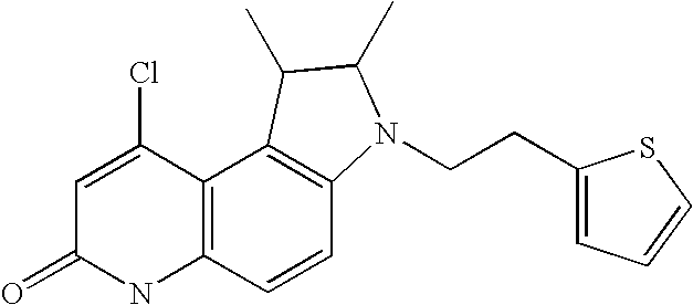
C12=C(C=CC3=C1C(C)C(C)N3CCC1=CC=CS1)NC(=O)C=C2Cl
